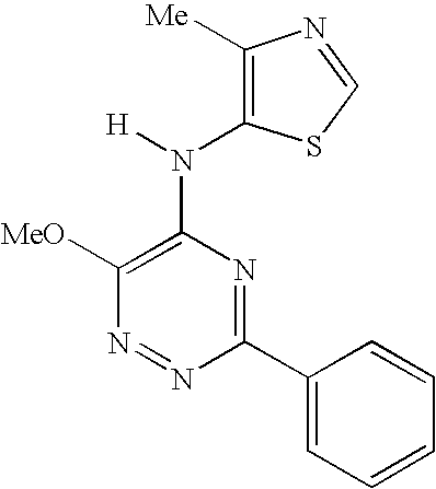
N1=NC(C2=CC=CC=C2)=NC(N([H])C2=C([Me])N=CS2)=C1[MeO]
